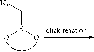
OB(O)C[N3]
